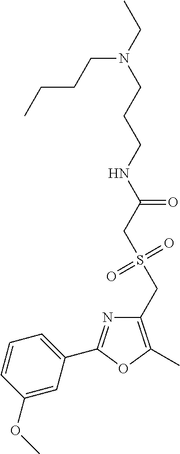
C1=CC(OC)=CC(C2=NC(CS(CC(NCCCN(CC)CCCC)=O)(=O)=O)=C(C)O2)=C1
